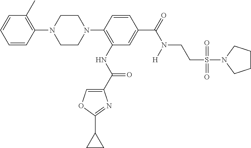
C1=CC(N2CCN(C3=C(NC(C4=COC(C5CC5)=N4)=O)C=C(C(=O)N([H])CCS(=O)(=O)N4CCCC4)C=C3)CC2)=C(C)C=C1
